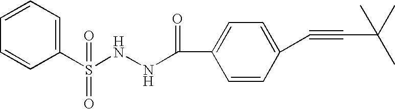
C1=CC=CC(S(NNC(C2=CC=C(C#CC(C)(C)C)C=C2)=O)(=O)=O)=C1
